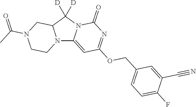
N12C3=CC(OCC4=CC=C(F)C(C#N)=C4)=NC(=O)N3C([D])([D])C1CN(C(=O)C)CC2
